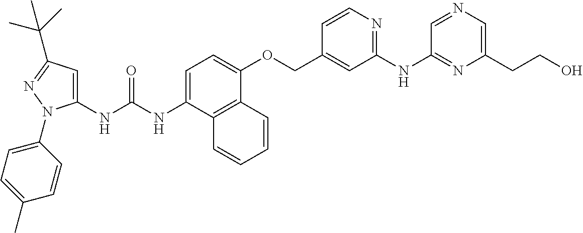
N(C(NC1=CC(C(C)(C)C)=NN1C1=CC=C(C)C=C1)=O)C1=CC=C(OCC2=CC(NC3=NC(CCO)=CN=C3)=NC=C2)C2=C1C=CC=C2
